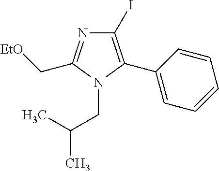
C1(I)=C(C2=CC=CC=C2)N(CC(C)C)C(C[EtO])=N1
